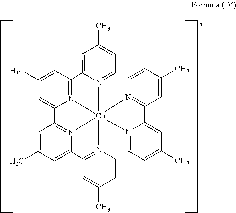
[Co]1234(N5=C(C=C(C)C=C5)C5=CC(C)=CC=N15)N1=CC=C(C)C=C1C1=N2C(=CC(C)=C1)C1=N3C(=CC(C)=C1)C1=N4C=CC(C)=C1
